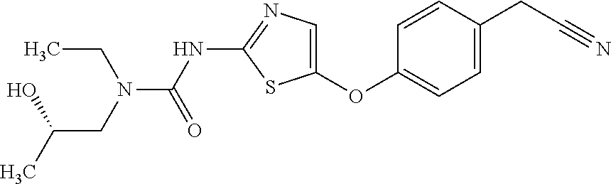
C1=CC(CC#N)=CC=C1OC1=CN=C(NC(=O)N(CC)CC(C)O)S1
